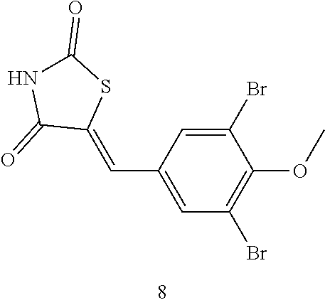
C1(Br)=CC(C=C2SC(=O)NC2=O)=CC(Br)=C1OC
